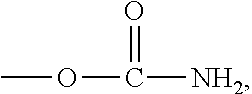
O(C(=O)[NH2])C
